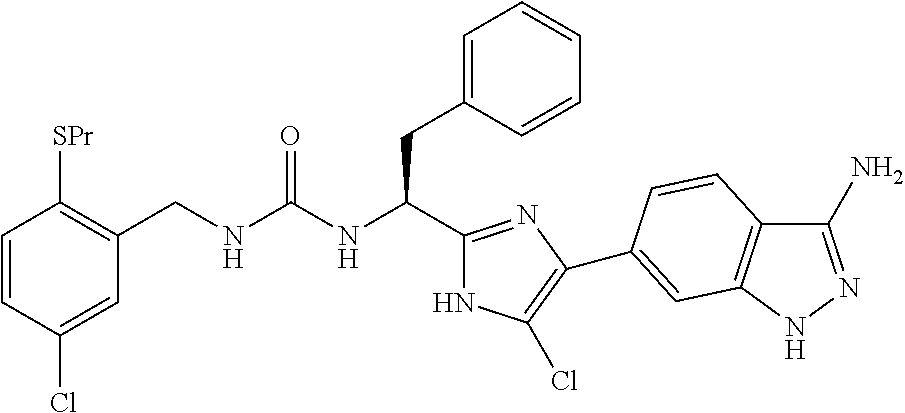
C(NC(CC1=CC=CC=C1)C1=NC(C2=CC3=C(C(N)=NN3)C=C2)=C(Cl)N1)(=O)NCC1=C([SPr])C=CC(Cl)=C1
